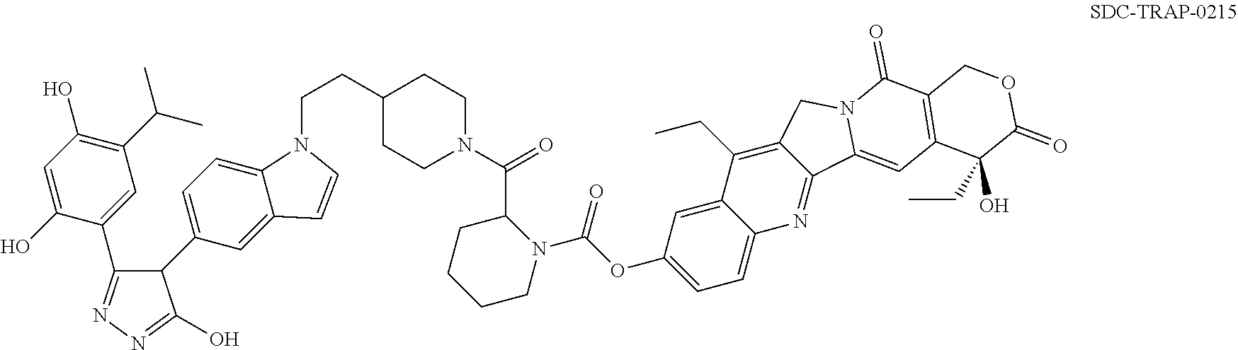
C1=C(O)C(C2=NN=C(O)C2C2=CC=C3C(=C2)C=CN3CCC2CCN(C(=O)C3N(C(OC4=CC=C5C(=C4)C(CC)=C4C(=N5)C5=CC6=C(C(=O)N5C4)COC(=O)C6(O)CC)=O)CCCC3)CC2)=CC(C(C)C)=C1O
